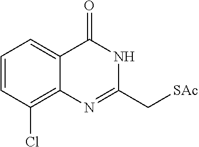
C1(C[SAc])=NC2=C(Cl)C=CC=C2C(=O)N1
